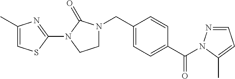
C1(N2CCN(CC3=CC=C(C(=O)N4N=CC=C4C)C=C3)C2=O)=NC(C)=CS1
